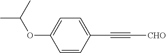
C1=C(OC(C)C)C=CC(C#C[CHO])=C1
